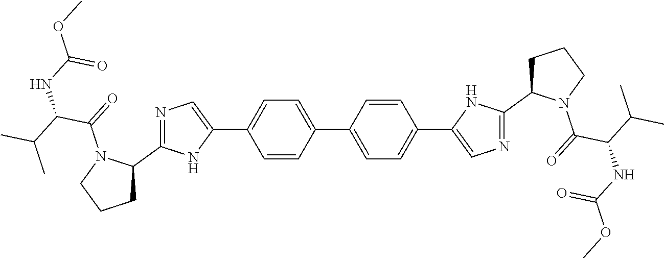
C1=CC(C2=CC=C(C3=CN=C(C4CCCN4C(=O)C(C(C)C)NC(OC)=O)N3)C=C2)=CC=C1C1=CN=C(C2N(C(=O)C(C(C)C)NC(OC)=O)CCC2)N1
